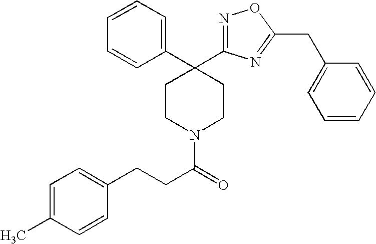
C(CC(N1CCC(C2=CC=CC=C2)(C2=NOC(CC3=CC=CC=C3)=N2)CC1)=O)C1=CC=C(C)C=C1
